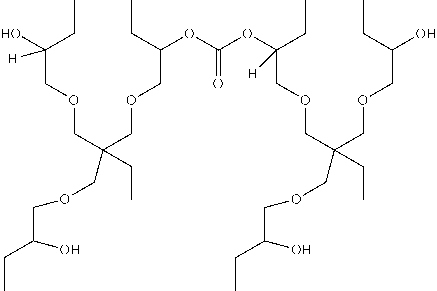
C(C(OC(OC(CC)(COCC(CC)(COCC(O)CC)COCC(CC)O)[H])=O)COCC(COCC(CC)([H])O)(CC)COCC(CC)O)C
